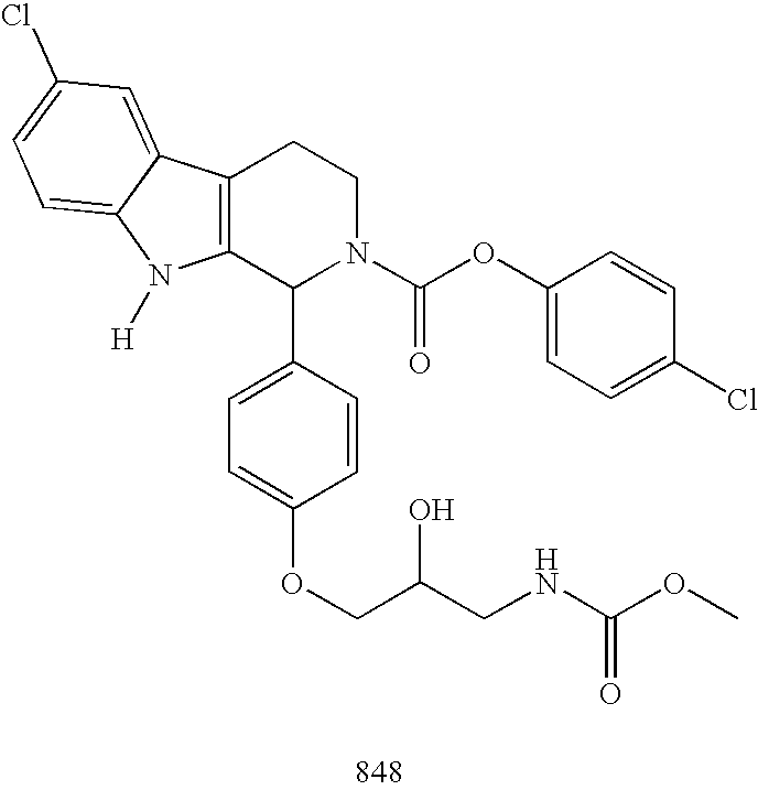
C12=C(C(C3=CC=C(OCC(CNC(OC)=O)O)C=C3)N(C(OC3=CC=C(Cl)C=C3)=O)CC1)N([H])C1=CC=C(Cl)C=C21
